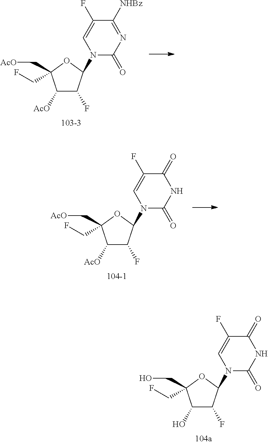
C1([AcO])C(F)C(N2C(=O)N=C([NHBz])C(F)=C2)OC1(C[AcO])CF.C1([AcO])C(F)C(N2C(=O)NC(=O)C(F)=C2)OC1(C[AcO])CF.C1(O)C(F)C(N2C(=O)NC(=O)C(F)=C2)OC1(CO)CF
